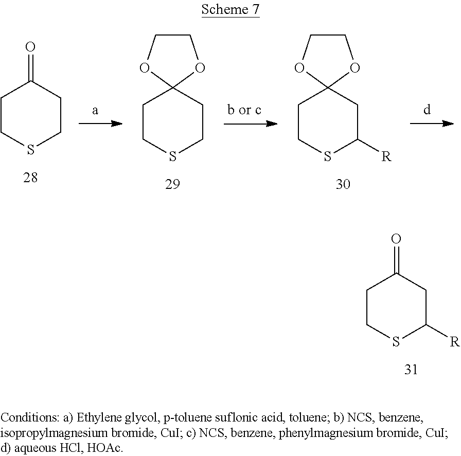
C1CSCCC1=O.C1CSCCC12OCCO2.C1CSC([R])CC12OCCO2.C1CSC([R])CC1=O
